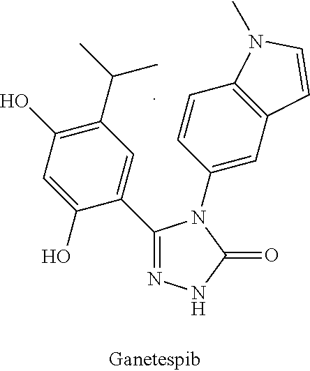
C1(C(C)C)=C(O)C=C(O)C(C2=NNC(=O)N2C2=CC3=C(C=C2)N(C)C=C3)=C1
